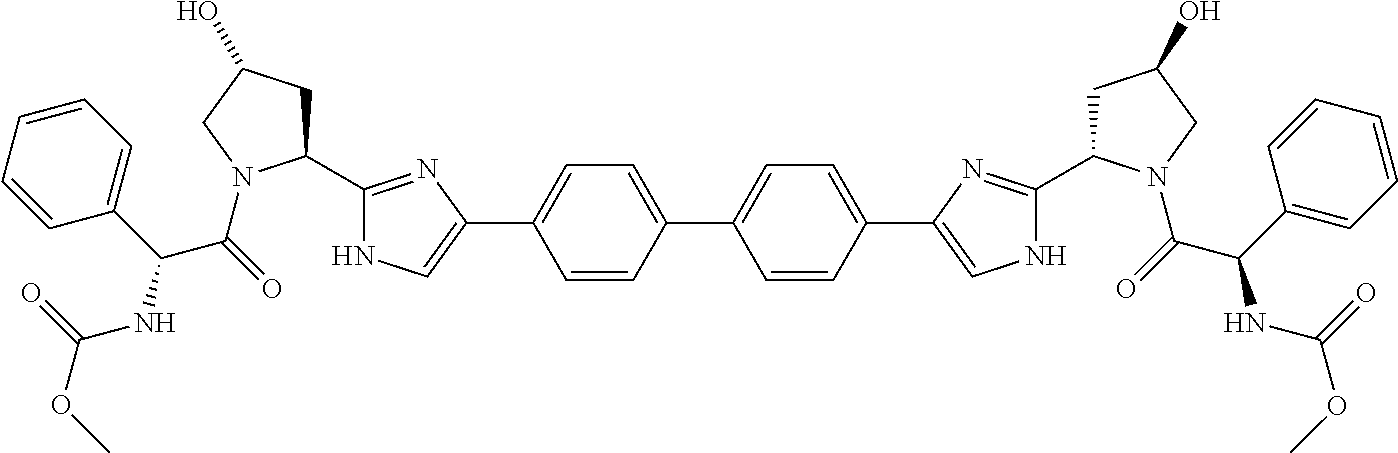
C1=CC(C2=CC=C(C3=CNC(C4CC(O)CN4C(C(NC(OC)=O)C4=CC=CC=C4)=O)=N3)C=C2)=CC=C1C1=CNC(C2CC(O)CN2C(C(C2=CC=CC=C2)NC(OC)=O)=O)=N1
